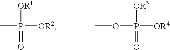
CP([OR2])([OR1])=O.O(P([OR4])([OR3])=O)C
